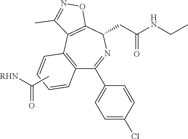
C1=CC2=C(C(C3=CC=C(Cl)C=C3)=NC(CC(NCC)=O)C3=C2C(C)=NO3)C=C1.CC(=O)[RHN]
